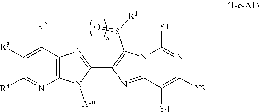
C12=NC(C3=NC4=C(N3[A1a])N=C([R4])C([R3])=C4[R2])=C(S([R1])=O)N1C([Y1])=NC([Y3])=C2[Y4]
